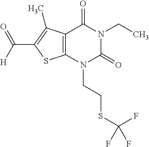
C12=C(N(CCSC(F)(F)F)C(=O)N(CC)C1=O)SC(C([H])=O)=C2C
